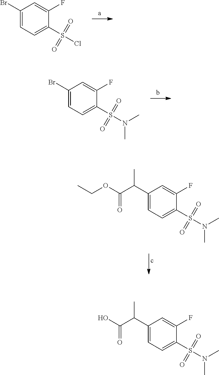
C1(Br)=CC=C(S(=O)(=O)Cl)C(F)=C1.C1(Br)=CC=C(S(=O)(=O)N(C)C)C(F)=C1.C1(C(C(OCC)=O)C)=CC=C(S(=O)(=O)N(C)C)C(F)=C1.C1(C(C(O)=O)C)=CC=C(S(=O)(=O)N(C)C)C(F)=C1
